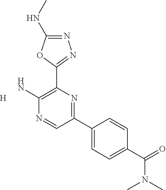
N1=C(NC)OC(C2=C(N)N=CC(C3=CC=C(C(N(C)C)=O)C=C3)=N2)=N1.[H]
